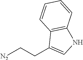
[N2]CCC1=CNC2=C1C=CC=C2
